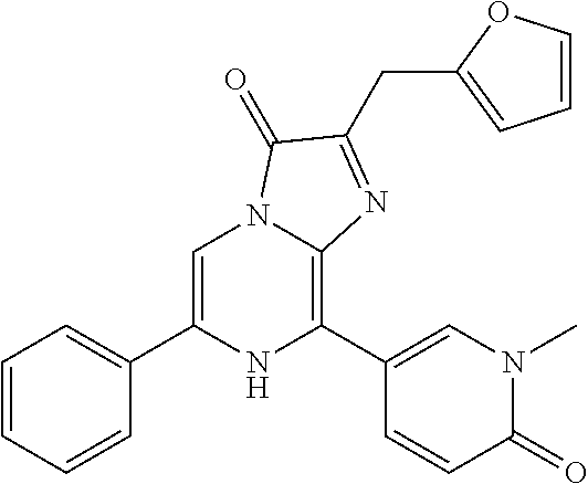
C1=C(C2=CC=CC=C2)NC(C2=CN(C)C(=O)C=C2)=C2N1C(=O)C(CC1=CC=CO1)=N2
